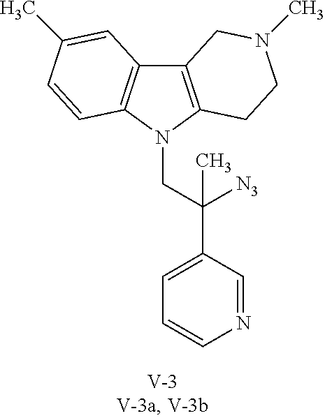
C12=C(N(CC(C3=CC=CN=C3)([N3])C)C3=C1C=C(C)C=C3)CCN(C)C2
